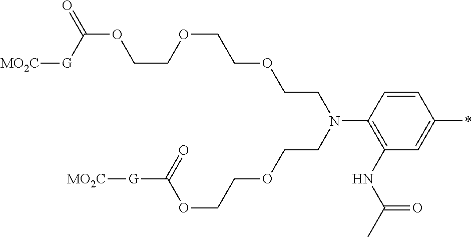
C1=CC(N(CCOCCOC([G][MO2C])=O)CCOCCOCCOC(=O)[G][MO2C])=C(NC(C)=O)C=C1*
